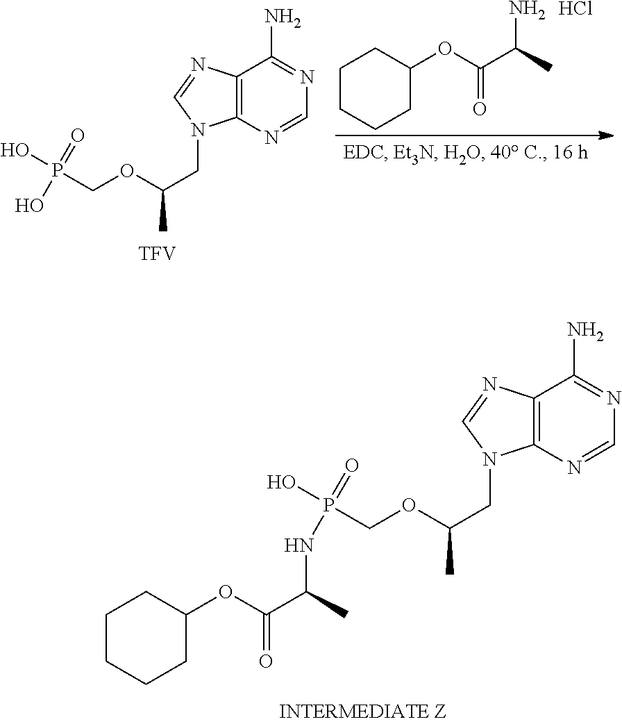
C1CCCC(OC(C(C)N)=O)C1.Cl.C12=C(N=CN=C1N)N(CC(C)OCP(O)(=O)O)C=N2.[TFV].C12=C(N=CN=C1N)N(CC(C)OCP(O)(=O)NC(C(OC1CCCCC1)=O)C)C=N2
